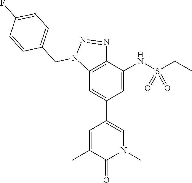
C1=C(NS(CC)(=O)=O)C2=C(C=C1C1=CN(C)C(=O)C(C)=C1)N(CC1=CC=C(F)C=C1)N=N2
